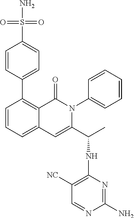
C1(C2=CC=C(S(N)(=O)=O)C=C2)=C2C(=CC=C1)C=C(C(C)NC1=C([NC])C=NC(N)=N1)N(C1=CC=CC=C1)C2=O
